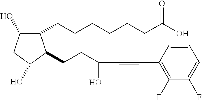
C(CCCC(O)=O)CCC1C(O)CC(O)C1CCC(C#CC1=C(F)C(F)=CC=C1)O
